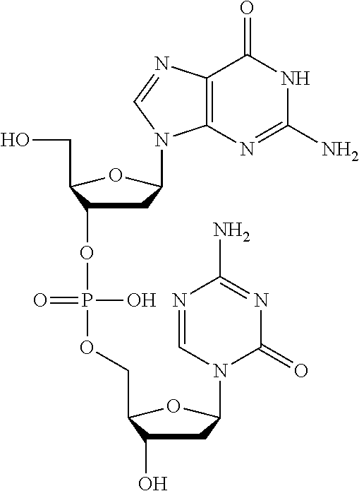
C1C(OP(OCC2C(O)CC(N3C(=O)N=C(N)N=C3)O2)(O)=O)C(CO)OC1N1C2=C(C(=O)NC(N)=N2)N=C1
